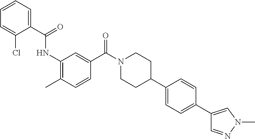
C1=CC=C(C(=O)NC2=C(C)C=CC(C(N3CCC(C4=CC=C(C5=CN(C)N=C5)C=C4)CC3)=O)=C2)C(Cl)=C1
